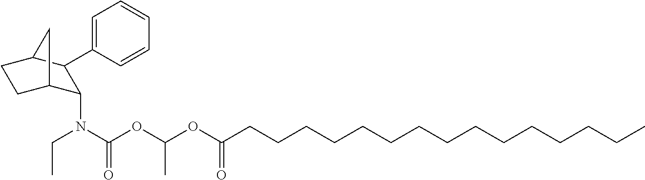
C1(N(C(OC(OC(CCCCCCCCCCCCCCC)=O)C)=O)CC)C2CCC(C1C1=CC=CC=C1)C2
